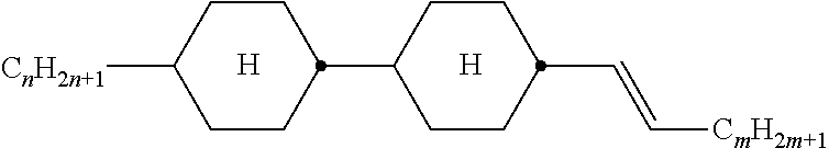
C(=C[CmH2m+1])C1CCC(C2CCC([CnH2n+1])CC2)CC1.[H].[H]
